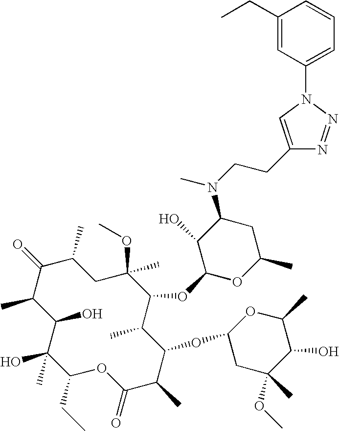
C1(O)C(C)C(=O)C(C)CC(C)(OC)C(OC2OC(C)CC(N(CCC3=CN(C4=CC=CC(CC)=C4)N=N3)C)C2O)C(C)C(OC2CC(OC)(C)C(O)C(C)O2)C(C)C(=O)OC(CC)C1(O)C
